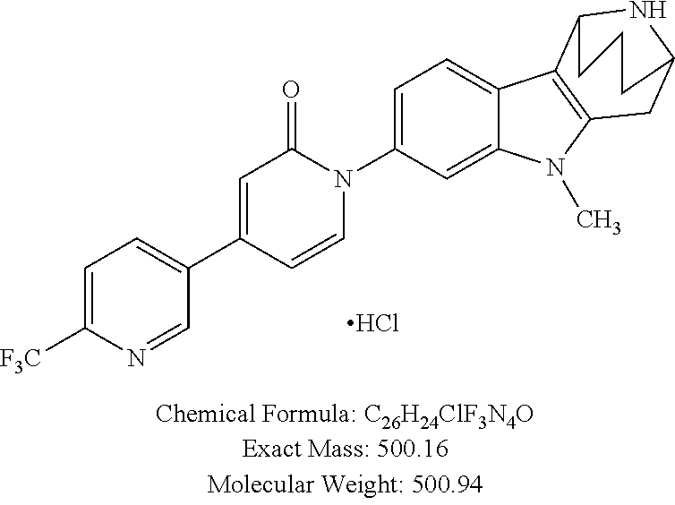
C1=C([F3C])N=CC(C2=CC(=O)N(C3=CC=C4C(=C3)N(C)C3=C4C4NC(C3)CCC4)C=C2)=C1.Cl
